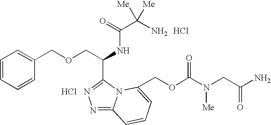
C1=CC=CC(COCC(NC(C(N)([Me])[Me])=O)C2=NN=C3N2C(COC(N(CC(=O)N)[Me])=O)=CC=C3)=C1.Cl.Cl
